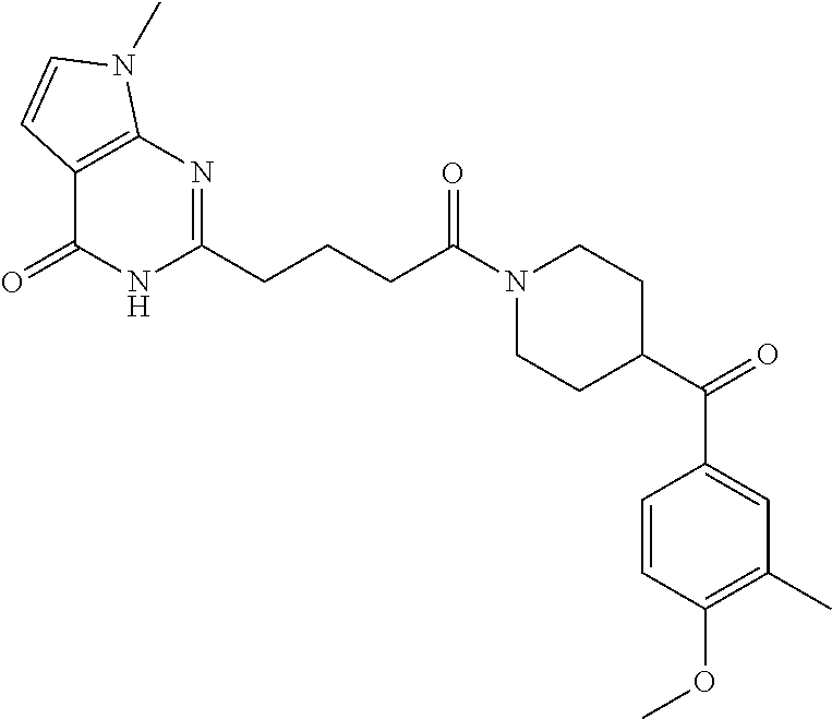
C12=C(N=C(CCCC(N3CCC(C(C4=CC(C)=C(OC)C=C4)=O)CC3)=O)NC1=O)N(C)C=C2
